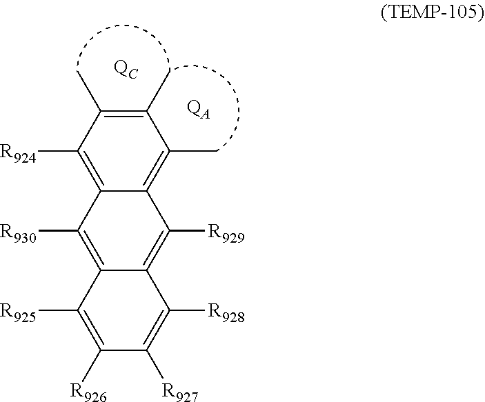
C1(C)=C(C)C([R924])=C2C(=C1C)C([R929])=C1C(=C2[R930])C([R925])=C([R926])C([R927])=C1[R928].[QA]
